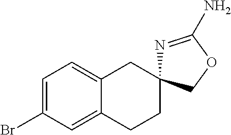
C12=CC(Br)=CC=C1CC1(CC2)N=C(N)OC1
